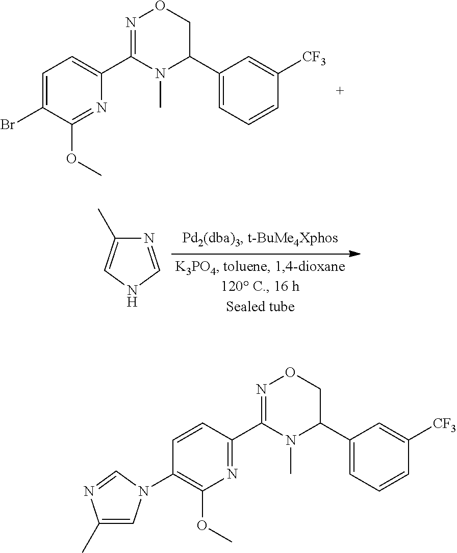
N1=C(C2=CC=C(Br)C(OC)=N2)N(C)C(C2=CC=CC([CF3])=C2)CO1.N1=CNC=C1C.N1=C(C2=NC(OC)=C(N3C=C(C)N=C3)C=C2)N(C)C(C2=CC=CC([CF3])=C2)CO1
